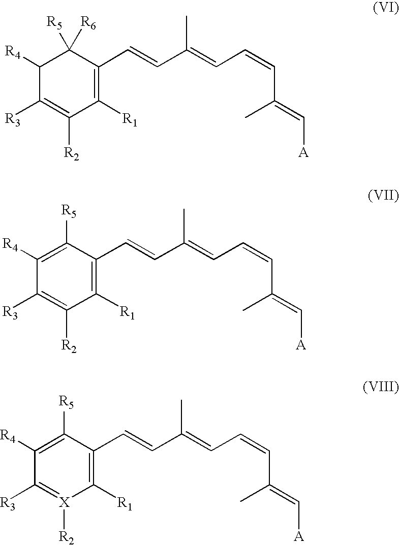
C1([R4])C([R3])=C([R2])C([R1])=C(C=CC(=CC=CC(C)=C[A])C)C1([R5])[R6].C1([R4])=C([R5])C(C=CC(=CC=CC(C)=C[A])C)=C([R1])C([R2])=C1[R3].C1([R4])=C([R5])C(C=CC(=CC=CC(C)=C[A])C)=C([R1])[X]([R2])=C1[R3]
